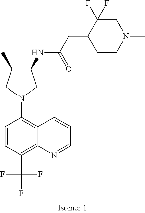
C1(NC(CC2CCN(C)CC2(F)F)=O)C(C)CN(C2=C3C(=C(C(F)(F)F)C=C2)N=CC=C3)C1
